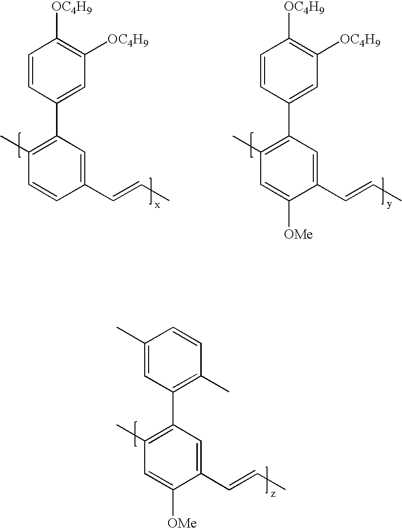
C1(C)=CC(C2=C(C)C=C([OMe])C(C=CC)=C2)=C(C)C=C1.C1=CC(C2=C(C)C=CC(C=CC)=C2)=CC([OC4H9])=C1[OC4H9].C1=CC(C2=C(C)C=C([OMe])C(C=CC)=C2)=CC([OC4H9])=C1[OC4H9]
